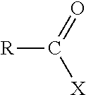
[R]C(=O)[X]
